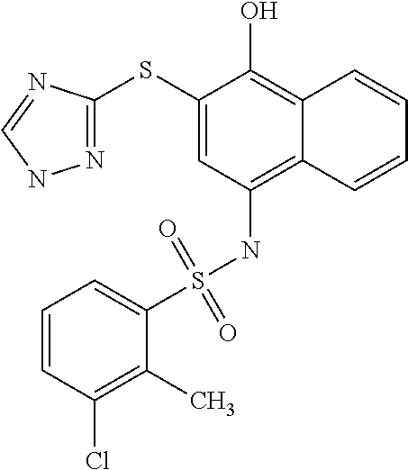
N1=C(SC2=CC(NS(=O)(=O)C3=CC=CC(Cl)=C3C)=C3C(=C2O)C=CC=C3)N=CN1
